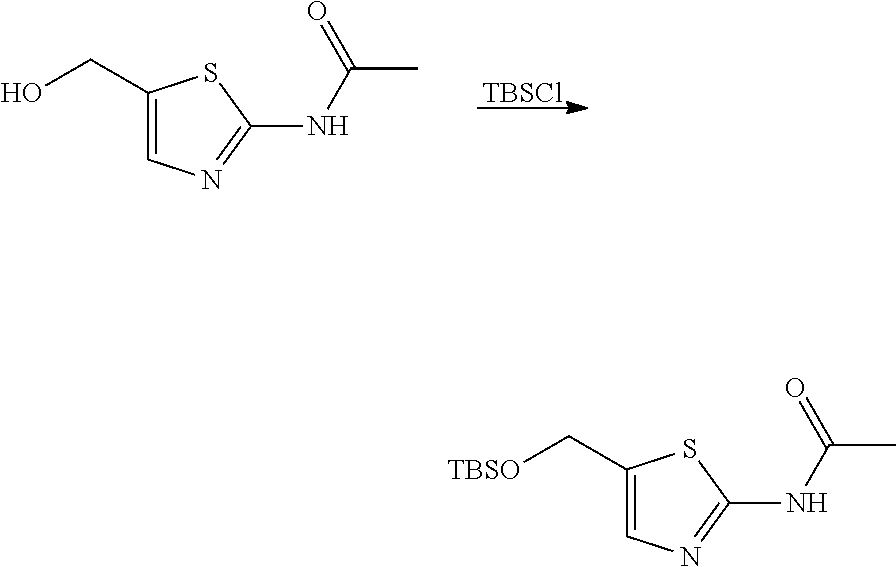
C1(CO)=CN=C(NC(C)=O)S1.[TBSCl].C1(C[TBSO])=CN=C(NC(C)=O)S1
